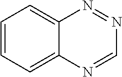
C1=CC=C2C(=C1)N=NC=N2
